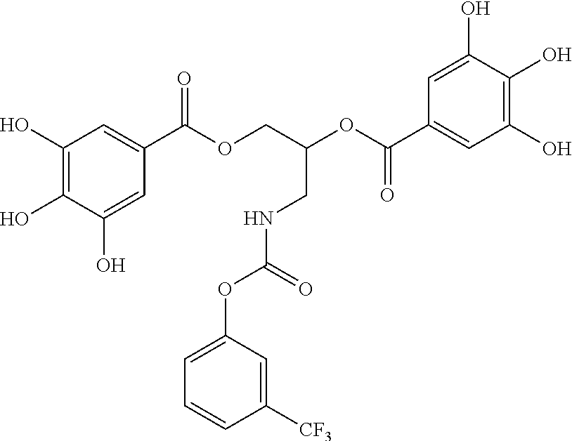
C1(O)=C(O)C(O)=CC(C(=O)OCC(OC(C2=CC(O)=C(O)C(O)=C2)=O)CNC(OC2=CC=CC([CF3])=C2)=O)=C1
